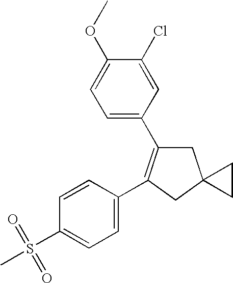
C1C(C2=CC=C(OC)C(Cl)=C2)=C(C2=CC=C(S(C)(=O)=O)C=C2)CC12CC2
